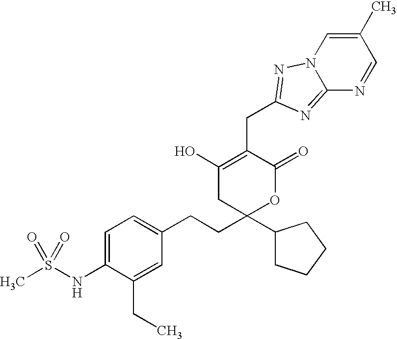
CS(NC1=CC=C(CCC2(C3CCCC3)OC(=O)C(CC3=NN4C=C(C)C=NC4=N3)=C(O)C2)C=C1CC)(=O)=O
